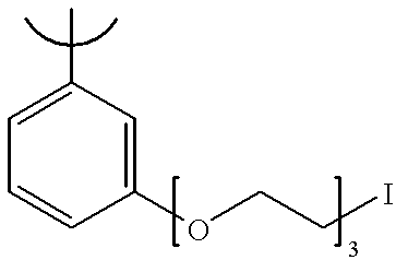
C1=C(C)C=C(OCCI)C=C1
